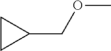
C1CC1COC
